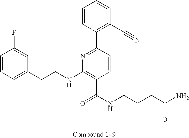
C1=CC=C(CCNC2=C(C(NCCCC(N)=O)=O)C=CC(C3=C(C#N)C=CC=C3)=N2)C=C1F
